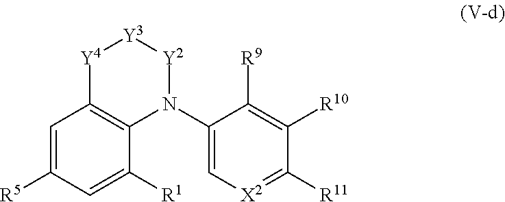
C1=C([R5])C=C([R1])C2=C1[Y4][Y3][Y2]N2C1=C[X2]=C([R11])C([R10])=C1[R9]
